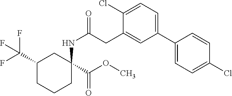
C1CC(C(=O)OC)(NC(CC2=CC(C3=CC=C(Cl)C=C3)=CC=C2Cl)=O)CC(C(F)(F)F)C1
